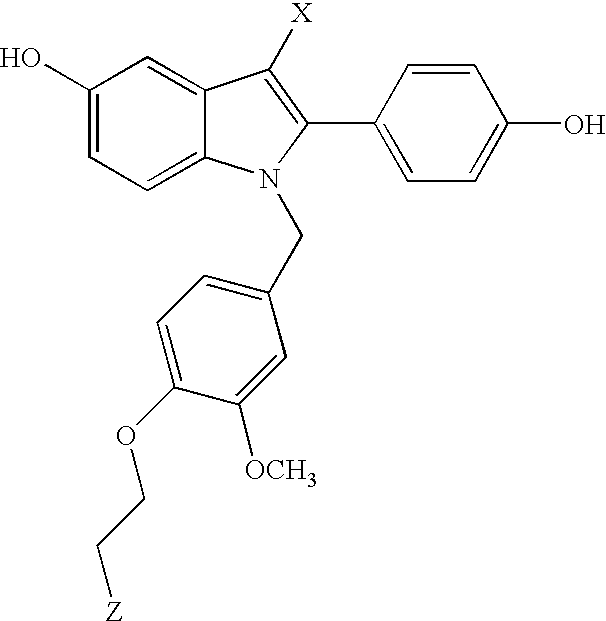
C1(O)=CC=C2C(=C1)C([X])=C(C1=CC=C(O)C=C1)N2CC1=CC=C(OCC[Z])C([OCH3])=C1
